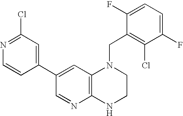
C12=C(C=C(C3=CC(Cl)=NC=C3)C=N1)N(CC1=C(Cl)C(F)=CC=C1F)CCN2
